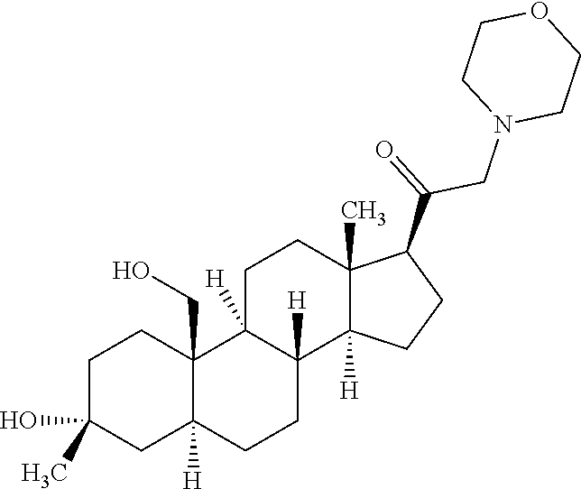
C1C(O)(C)CC2([H])C(CO)(C1)C1([H])C([H])(CC2)C2([H])C(C)(CC1)C(C(=O)CN1CCOCC1)CC2
